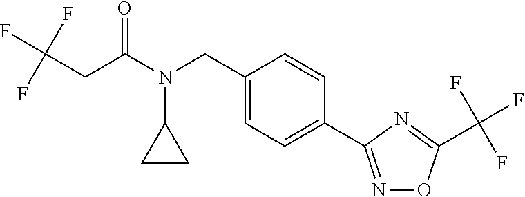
C1(CN(C(CC(F)(F)F)=O)C2CC2)=CC=C(C2=NOC(C(F)(F)F)=N2)C=C1
